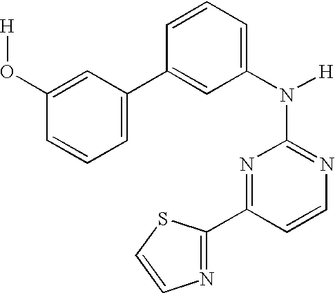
N1=C(N([H])C2=CC=CC(C3=CC=CC(O[H])=C3)=C2)N=C(C2=NC=CS2)C=C1
